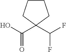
OC(C1(C(F)F)CCCC1)=O
